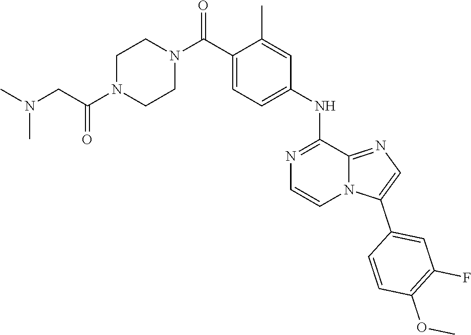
C12=NC=C(C3=CC(F)=C(OC)C=C3)N1C=CN=C2NC1=CC=C(C(N2CCN(C(CN(C)C)=O)CC2)=O)C(C)=C1
